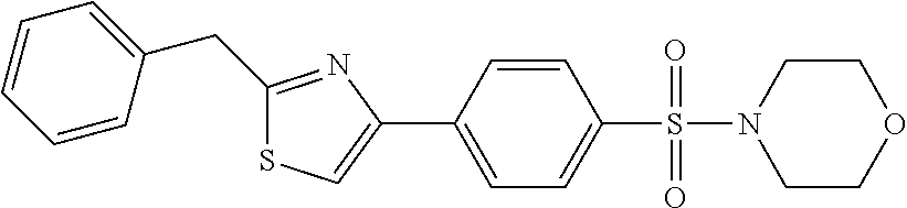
C1(CC2=CC=CC=C2)=NC(C2=CC=C(S(=O)(=O)N3CCOCC3)C=C2)=CS1
